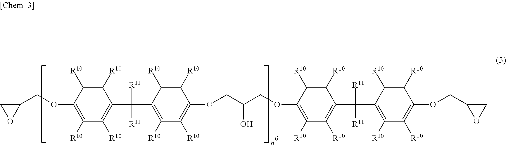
C1(COC2=C([R10])C([R10])=C(C([R11])([R11])C3=C([R10])C([R10])=C(OCC(COC4=C([R10])C([R10])=C(C([R11])([R11])C5=C([R10])C([R10])=C(OCC6CO6)C([R10])=C5[R10])C([R10])=C4[R10])O)C([R10])=C3[R10])C([R10])=C2[R10])CO1
